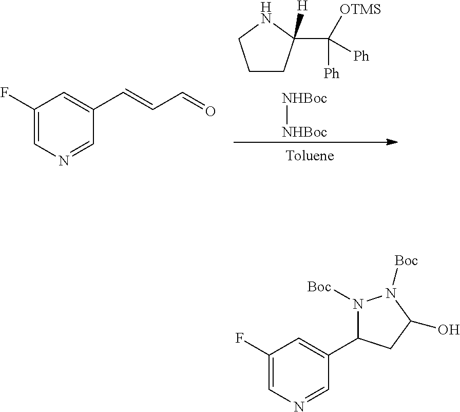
[NHBoc][NHBoc].C1CC([H])(C([Ph])([OTMS])[Ph])NC1.C(C1=CC(F)=CN=C1)=CC=O.N1([Boc])C(C2=CC(F)=CN=C2)CC(O)N1[Boc]
